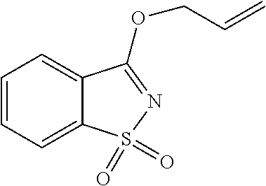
C12=CC=CC=C1C(OCC=C)=NS2(=O)=O
